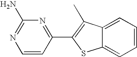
C1=CC(C2=C(C)C3=CC=CC=C3S2)=NC(N)=N1
